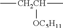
C[CH2CH](C)[OC5H11]
